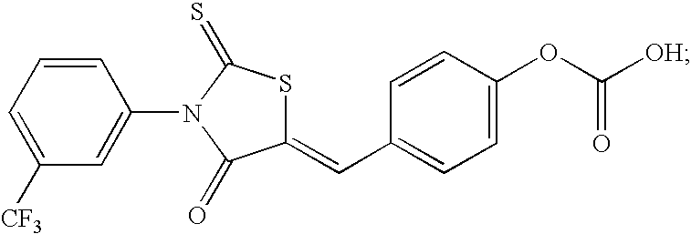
C1=CC=C([CF3])C=C1N1C(=S)SC(=CC2=CC=C(OC([OH])=O)C=C2)C1=O
